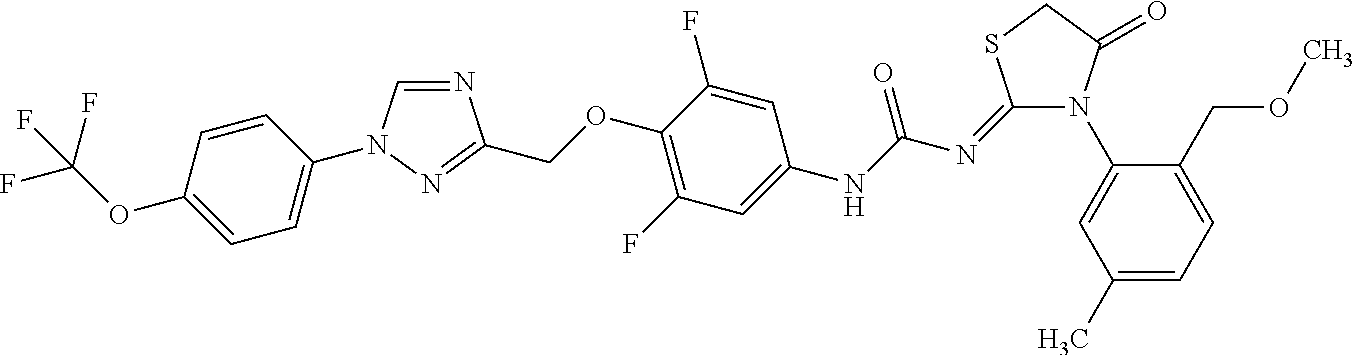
N1=CN(C2=CC=C(OC(F)(F)F)C=C2)N=C1COC1=C(F)C=C(NC(N=C2N(C3=CC(C)=CC=C3COC)C(=O)CS2)=O)C=C1F
